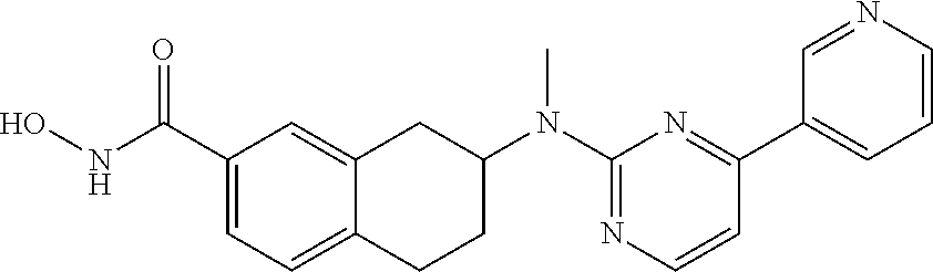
C1(C(NO)=O)=CC=C2C(=C1)CC(N(C1=NC=CC(C3=CC=CN=C3)=N1)C)CC2
